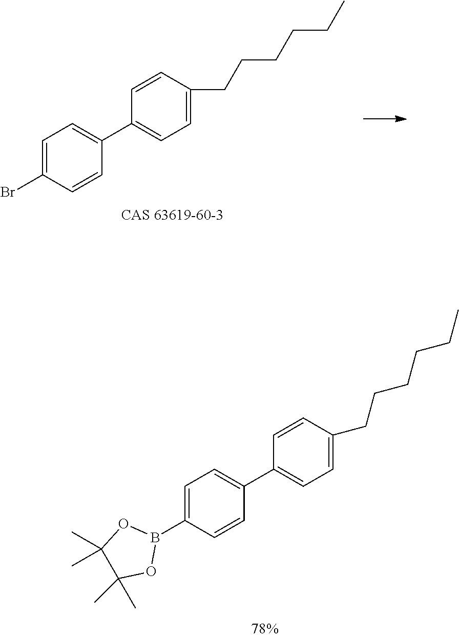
C1=C(Br)C=CC(C2=CC=C(CCCCCC)C=C2)=C1.C1=C(B2OC(C)(C)C(C)(C)O2)C=CC(C2=CC=C(CCCCCC)C=C2)=C1
